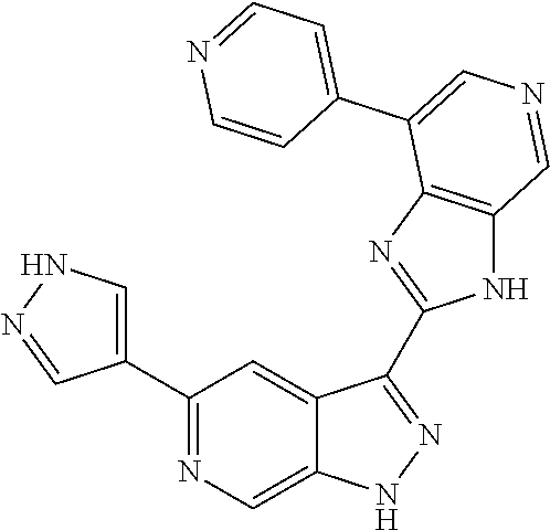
C1(C2=CNN=C2)=NC=C2C(=C1)C(C1=NC3=C(N1)C=NC=C3C1=CC=NC=C1)=NN2
